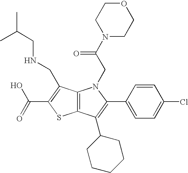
C12=C(C(C3CCCCC3)=C(C3=CC=C(Cl)C=C3)N1CC(N1CCOCC1)=O)SC(C(=O)O)=C2CNCC(C)C
